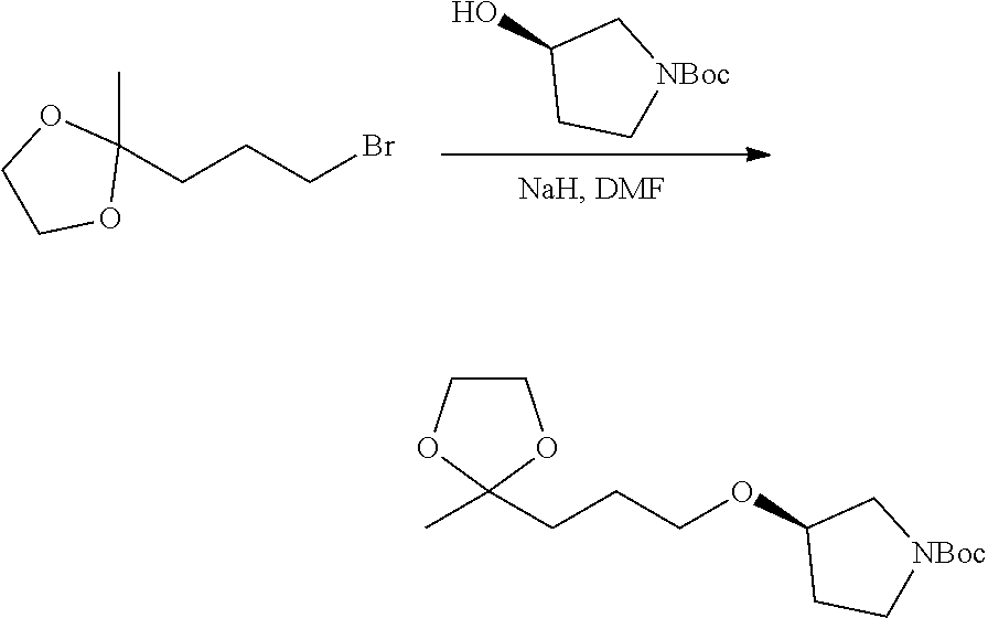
OC1CC[NBoc]C1.C1(C)(CCCBr)OCCO1.CC1(CCCOC2CC[NBoc]C2)OCCO1
